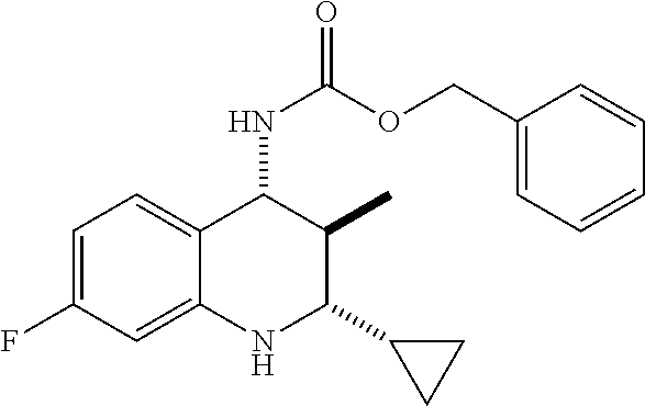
C1=C(F)C=C2C(=C1)C(NC(=O)OCC1=CC=CC=C1)C(C)C(C1CC1)N2
